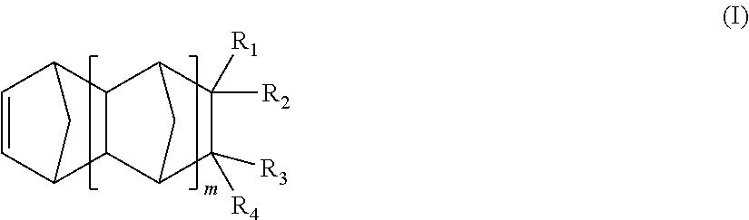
C1=CC2C3C(C1C2)C1C([R2])([R1])C([R4])([R3])C3C1
